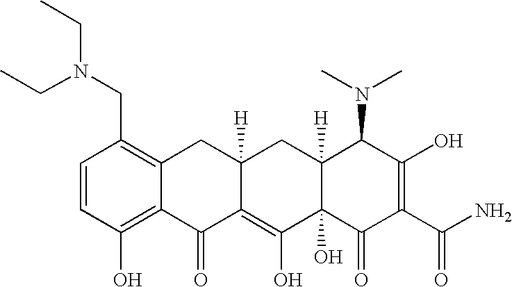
C1=CC(CN(CC)CC)=C2C(=C1O)C(=O)C1=C(O)C3(O)C([H])(CC1([H])C2)C(N(C)C)C(O)=C(C(N)=O)C3=O
